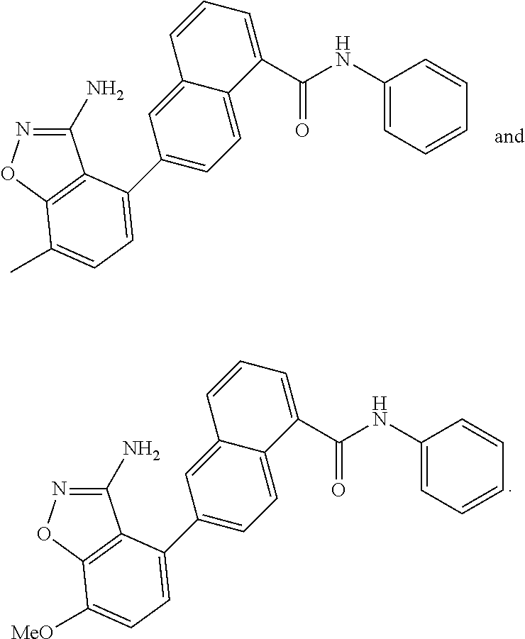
C1(C(NC2=CC=CC=C2)=O)=CC=CC2=CC(C3=CC=C(C)C4=C3C(N)=NO4)=CC=C12.C1(C(NC2=CC=CC=C2)=O)=CC=CC2=CC(C3=CC=C([MeO])C4=C3C(N)=NO4)=CC=C12
